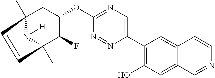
C12(C)CC(OC3=NC=C(C4=C(O)C=C5C(=C4)C=CN=C5)N=N3)C(F)C(C)(N1[H])C=C2
